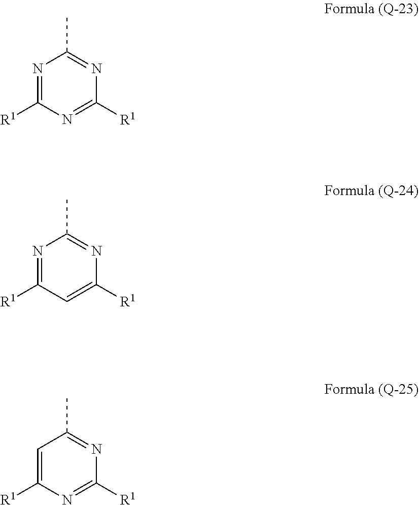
N1=C([R1])N=C([R1])N=C1C.N1=C([R1])C=C([R1])N=C1C.C1=C([R1])N=C([R1])N=C1C
